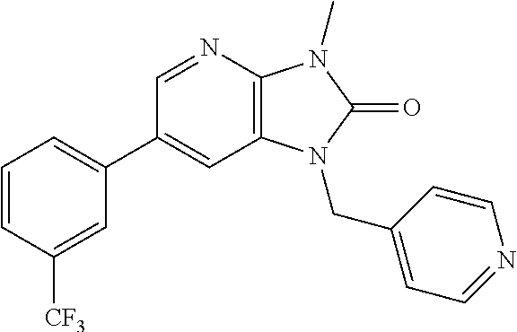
C1(C2=CC=CC([CF3])=C2)=CC2=C(N=C1)N(C)C(=O)N2CC1=CC=NC=C1
